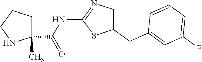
C1(CC2=CC(F)=CC=C2)=CN=C(NC(=O)C2(C)CCCN2)S1
